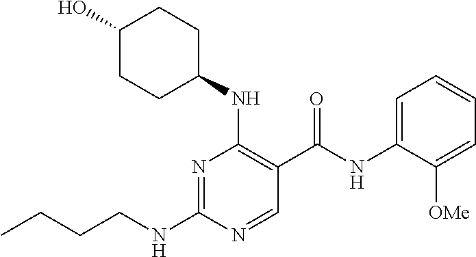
CCCCNC1=NC(NC2CCC(O)CC2)=C(C(NC2=CC=CC=C2[OMe])=O)C=N1
